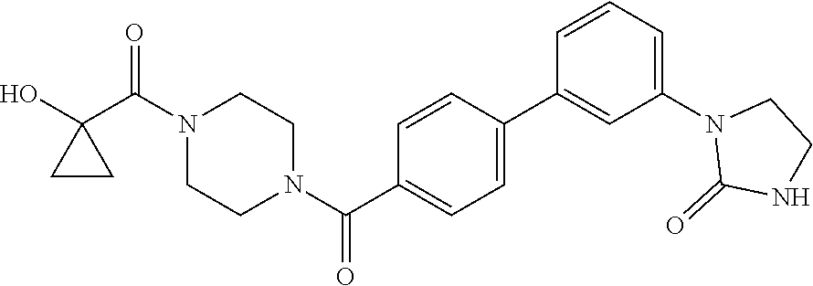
OC1(C(N2CCN(C(=O)C3=CC=C(C4=CC(N5C(=O)NCC5)=CC=C4)C=C3)CC2)=O)CC1
